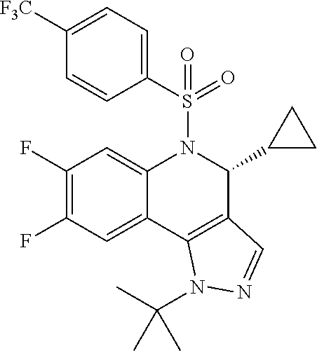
C12=CC(F)=C(F)C=C1N(S(=O)(C1=CC=C([F3C])C=C1)=O)C(C1CC1)C1=C2N(C(C)(C)C)N=C1
